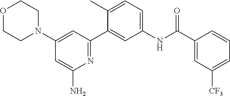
O1CCN(C2=CC(C3=CC(NC(C4=CC([CF3])=CC=C4)=O)=CC=C3C)=NC(N)=C2)CC1
